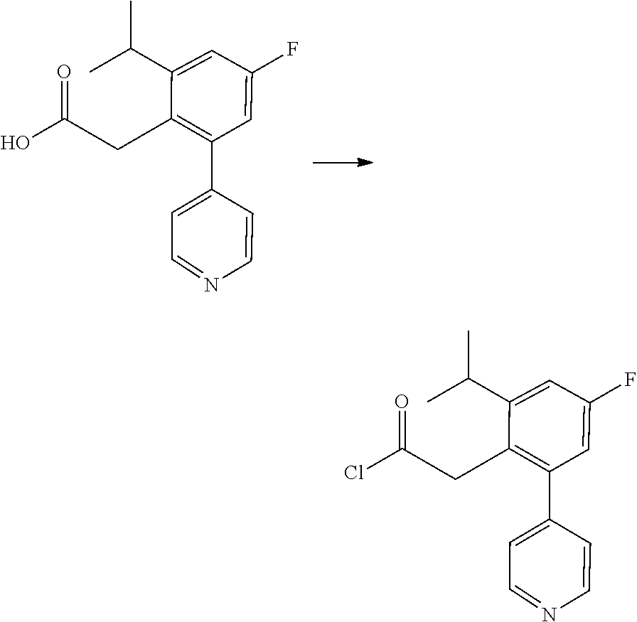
C1(C(C)C)=CC(F)=CC(C2=CC=NC=C2)=C1CC(O)=O.C1(C(C)C)=CC(F)=CC(C2=CC=NC=C2)=C1CC(Cl)=O
